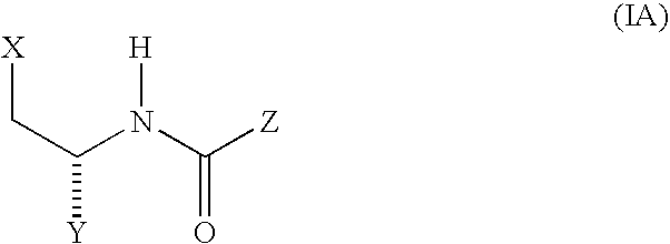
[X]CC([Y])N(C([Z])=O)[H]
